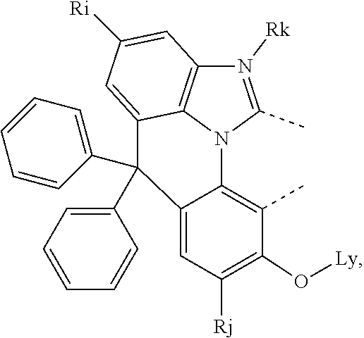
C12=C(C)C(O[Ly])=C([Rj])C=C1C(C1=CC=CC=C1)(C1=CC=CC=C1)C1=CC([Ri])=CC3=C1N2C(C)=N3[Rk]
